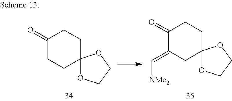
C1(=O)CCC2(CC1)OCCO2.C1(=O)C(=C[NMe2])CC2(CC1)OCCO2
